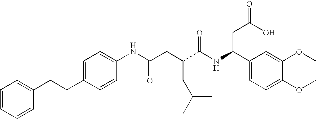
C1=C(CCC2=C(C)C=CC=C2)C=CC(NC(CC(C(NC(C2=CC=C(OC)C(OC)=C2)CC(=O)O)=O)CC(C)C)=O)=C1
